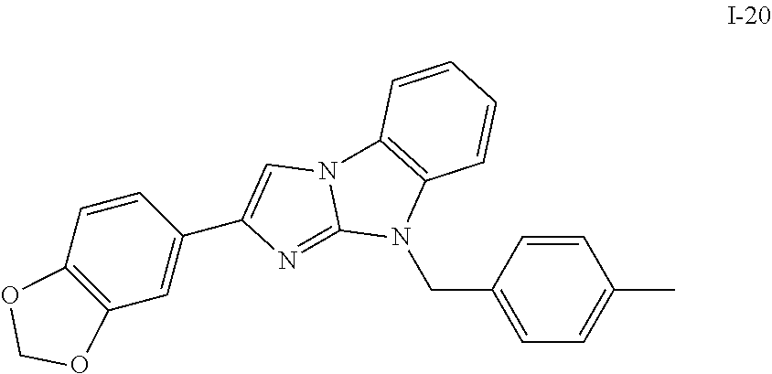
C1=CC(CN2C3=C(N4C2=NC(C2=CC5=C(C=C2)OCO5)=C4)C=CC=C3)=CC=C1C
